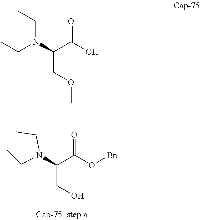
N(C(C(O)=O)COC)(CC)CC.CCN(CC)C(C(O[Bn])=O)CO
